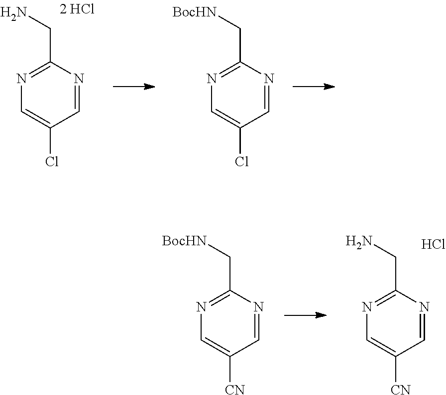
C1=C(Cl)C=NC(CN)=N1.C1=C(Cl)C=NC(C[BocHN])=N1.C1=C([CN])C=NC(C[BocHN])=N1.C1=C([CN])C=NC(CN)=N1.Cl
